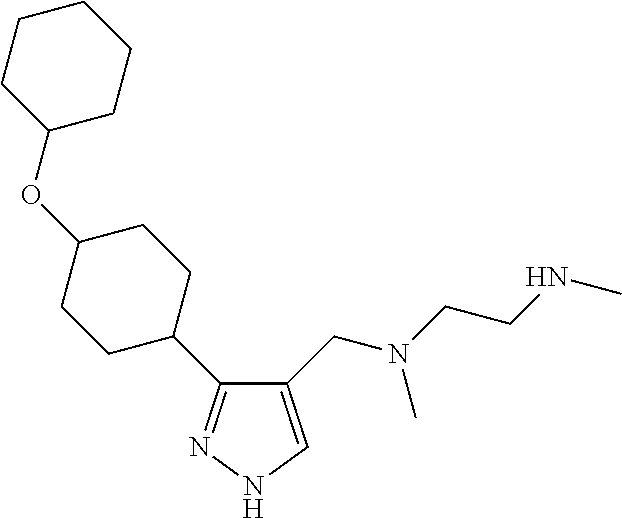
C1(CN(CCNC)C)=CNN=C1C1CCC(OC2CCCCC2)CC1
